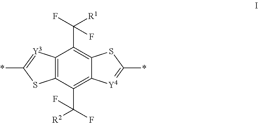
C12=C(C(C(F)([R2])F)=C3C(=C1C(F)([R1])F)SC(*)=[Y4]3)SC(*)=[Y3]2
